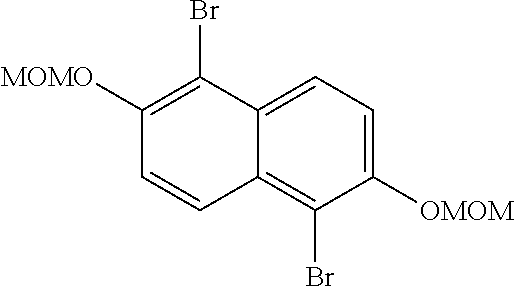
C1([MOMO])=C(Br)C2=CC=C([OMOM])C(Br)=C2C=C1
